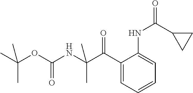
C1(C(C(NC(OC(C)(C)C)=O)(C)C)=O)=CC=CC=C1NC(=O)C1CC1
